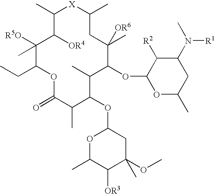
O1C(OC2C(C)C(OC3OC(C)CC(N([R1])C)C3[R2])C(C)([OR6])CC(C)[X]C(C)C([OR4])C([R5O])(C)C(CC)OC(=O)C2C)CC(OC)(C)C([OR3])C1C
